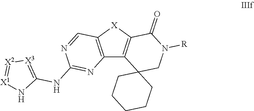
C12=C([X]C3=C1C1(CN([R])C3=O)CCCCC1)C=NC(NC1=[X3][X2]=[X1]N1)=N2
